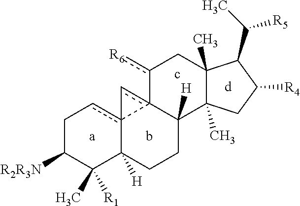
C1C([R2R3N])C(C)([R1])C2([H])c3(c1)-c1(c-3)C([H])(CC2)C2(C)C(C)(Cc-1[R6])C(C([R5])C)C([R4])C2
